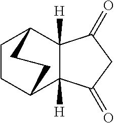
C1CC2C3([H])C([H])(C1CC2)C(=O)CC3=O
